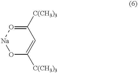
C1([C(CH3)3])=O[Na]OC([C(CH3)3])=C1
